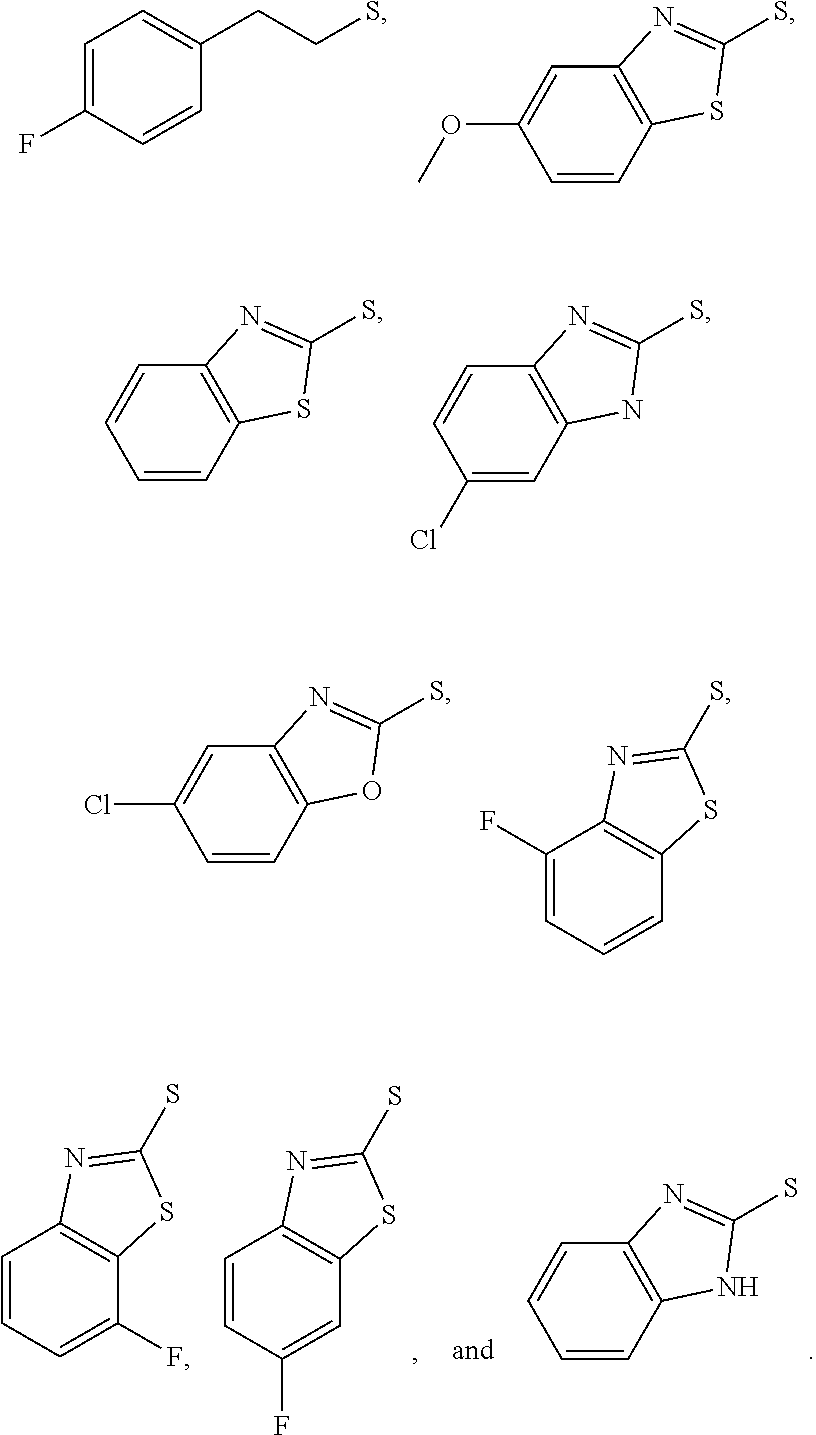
C1=C(F)C=CC(CCS)=C1.COC1=CC2=C(C=C1)SC(S)=N2.C1=CC2=C(C=C1)SC(S)=N2.C1=CC2=C(C=C1Cl)NC(S)=N2.C1(Cl)=CC2=C(C=C1)OC(S)=N2.C1(F)=CC=CC2=C1N=C(S)S2.C1=CC(F)=CC2=C1N=C(S)S2.C1=CC2=C(C=C1)N=C(S)N2.C1=CC=C(F)C2=C1N=C(S)S2
